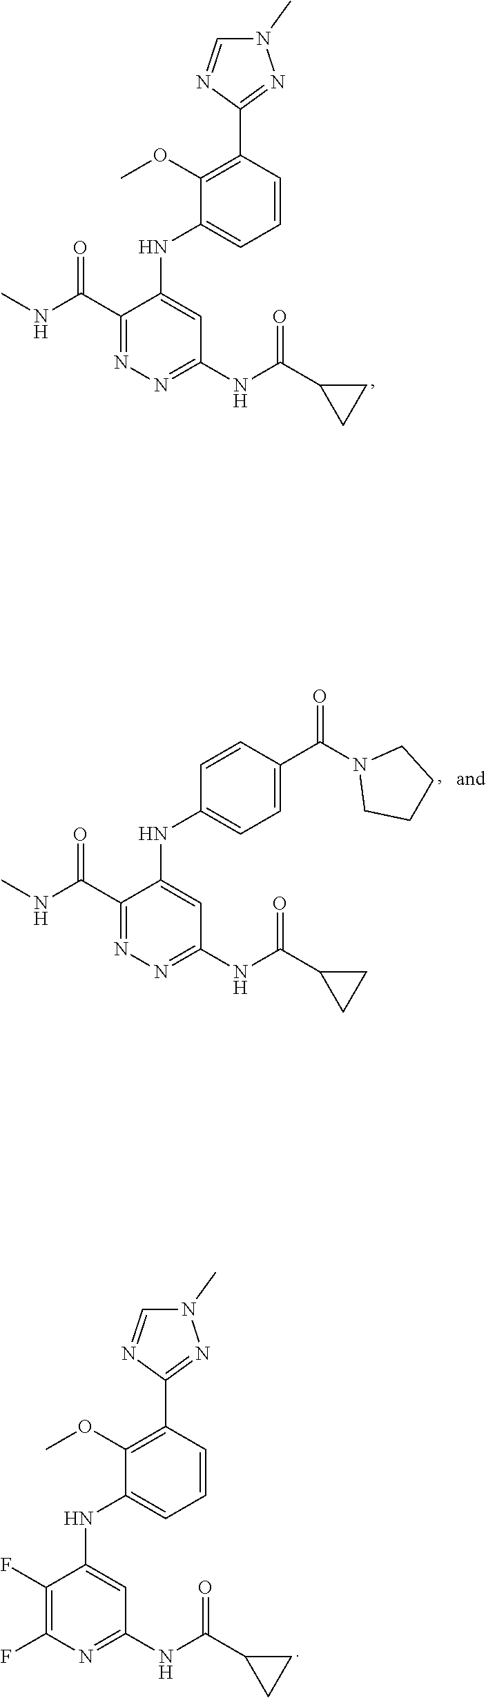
C1(C(NC)=O)=NN=C(NC(C2CC2)=O)C=C1NC1=CC=CC(C2=NN(C)C=N2)=C1OC.C1(F)=C(F)N=C(NC(C2CC2)=O)C=C1NC1=CC=CC(C2=NN(C)C=N2)=C1OC.C1(C(NC)=O)=NN=C(NC(C2CC2)=O)C=C1NC1=CC=C(C(N2CCCC2)=O)C=C1
